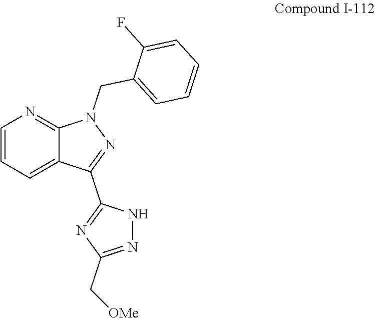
C1(F)=CC=CC=C1CN1N=C(C2=NC(C[OMe])=NN2)C2=CC=CN=C12
